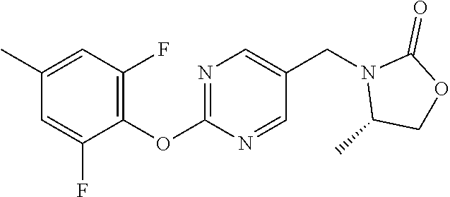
C1(C)=CC(F)=C(OC2=NC=C(CN3C(C)COC3=O)C=N2)C(F)=C1
